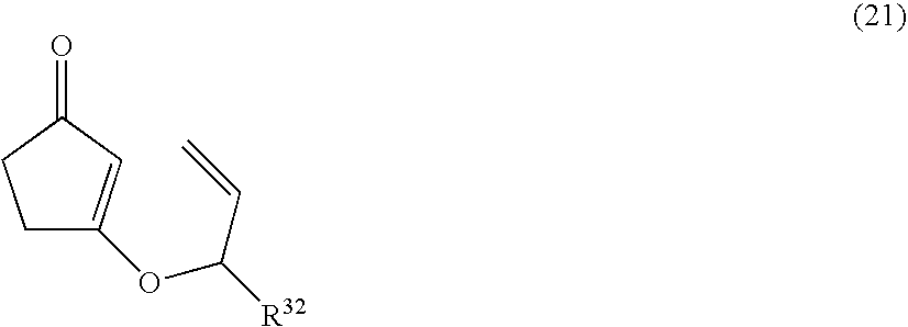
C1C(OC(C=C)[R32])=CC(=O)C1
